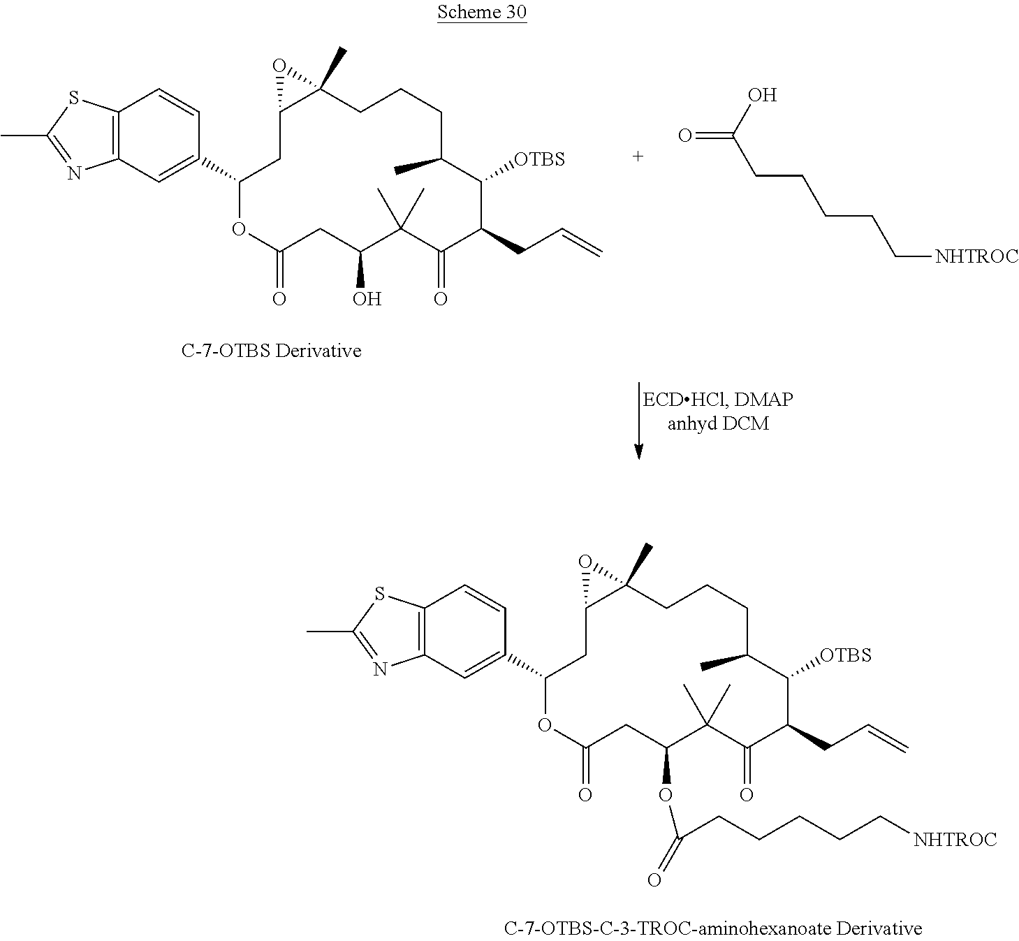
C12=C(SC(C)=N1)C=CC(C1OC(=O)CC(OC(=O)CCCCC[NHTROC])C(C)(C)C(=O)C(CC=C)C([OTBS])C(C)CCCC3(C)C(C1)O3)=C2.C12=C(SC(C)=N1)C=CC(C1OC(=O)CC(O)C(C)(C)C(=O)C(CC=C)C([OTBS])C(C)CCCC3(C)C(C1)O3)=C2.OC(CCCCC[NHTROC])=O
